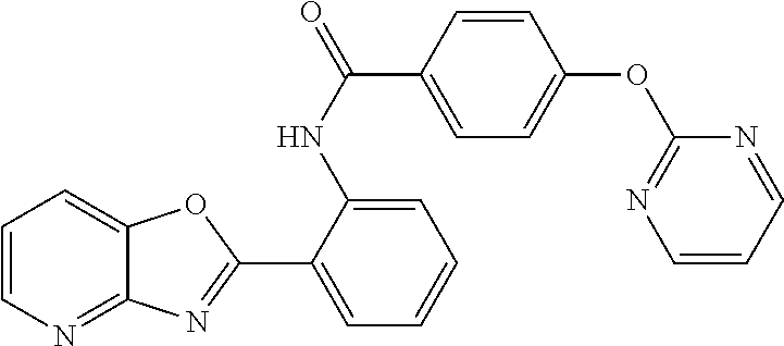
C1=CN=C2C(=C1)OC(C1=CC=CC=C1NC(=O)C1=CC=C(OC3=NC=CC=N3)C=C1)=N2
